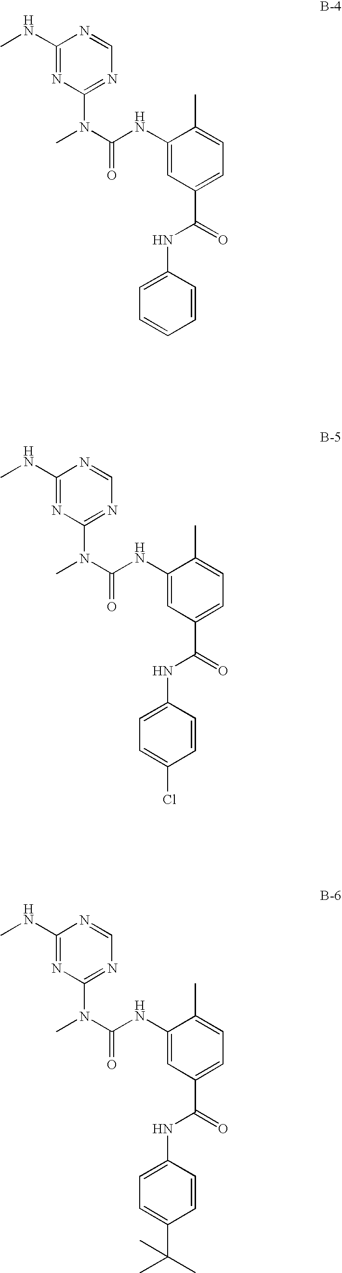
N1=CN=C(N(C)C(=O)NC2=CC(C(NC3=CC=CC=C3)=O)=CC=C2C)N=C1NC.N1=CN=C(N(C)C(=O)NC2=CC(C(NC3=CC=C(Cl)C=C3)=O)=CC=C2C)N=C1NC.N1=CN=C(N(C)C(=O)NC2=CC(C(NC3=CC=C(C(C)(C)C)C=C3)=O)=CC=C2C)N=C1NC
